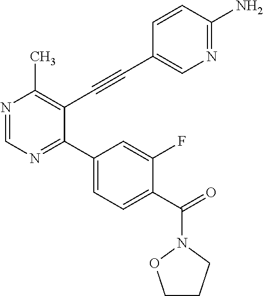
N1=CN=C(C2=CC=C(C(=O)N3CCCO3)C(F)=C2)C(C#CC2=CN=C(N)C=C2)=C1C
